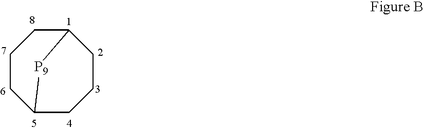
C1CC2CCCC(C1)[P9]2
